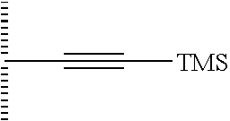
C(C(C)C)#C[TMS]
